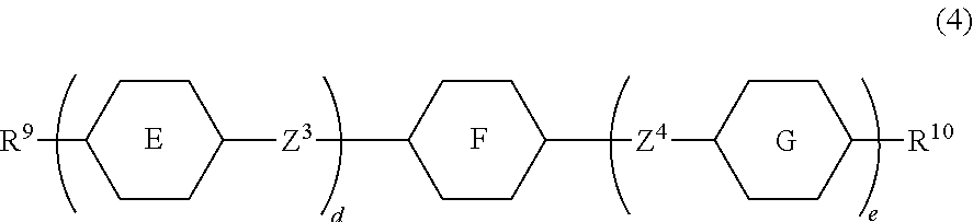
[R9]C1CCC([Z3]C2CCC([Z4]C3CCC([R10])CC3)CC2)CC1.F
